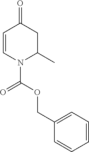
C1=CC=C(COC(N2C(C)CC(=O)C=C2)=O)C=C1
